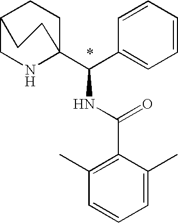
C1NC2(C(C3=CC=CC=C3)NC(C3=C(C)C=CC=C3C)=O)CCC1CC2
